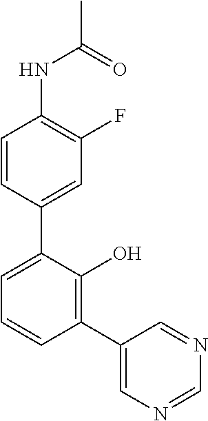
C1=CC(C2=CC=CC(C3=CN=CN=C3)=C2O)=CC(F)=C1NC(C)=O
